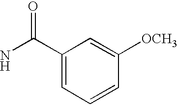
C1(C(N)=O)=CC=CC([OCH3])=C1
